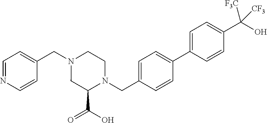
C1=NC=CC(CN2CC(C(O)=O)N(CC3=CC=C(C4=CC=C(C(O)([CF3])[CF3])C=C4)C=C3)CC2)=C1
